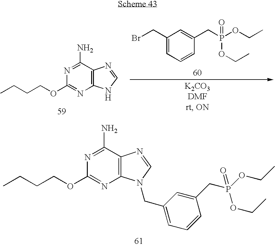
C12=C(C(N)=NC(OCCCC)=N1)N=CN2CC1=CC=CC(CP(OCC)(=O)OCC)=C1.C12=C(C(N)=NC(OCCCC)=N1)N=CN2.C1(CBr)=CC=CC(CP(OCC)(=O)OCC)=C1
